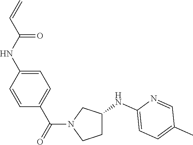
C(N1CCC(NC2=CC=C(C)C=N2)C1)(=O)C1=CC=C(NC(C=C)=O)C=C1
